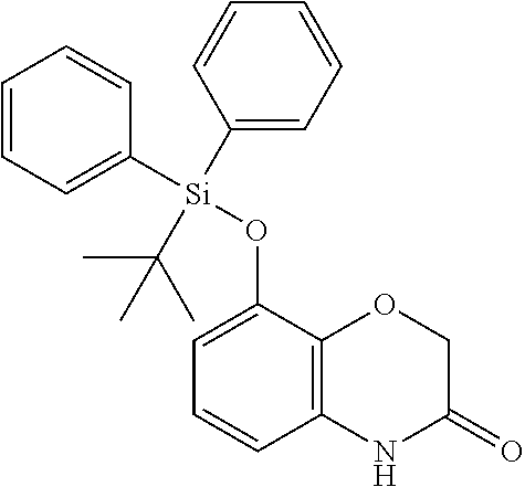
C12=C(C=CC=C1O[Si](C1=CC=CC=C1)(C1=CC=CC=C1)C(C)(C)C)NC(=O)CO2
